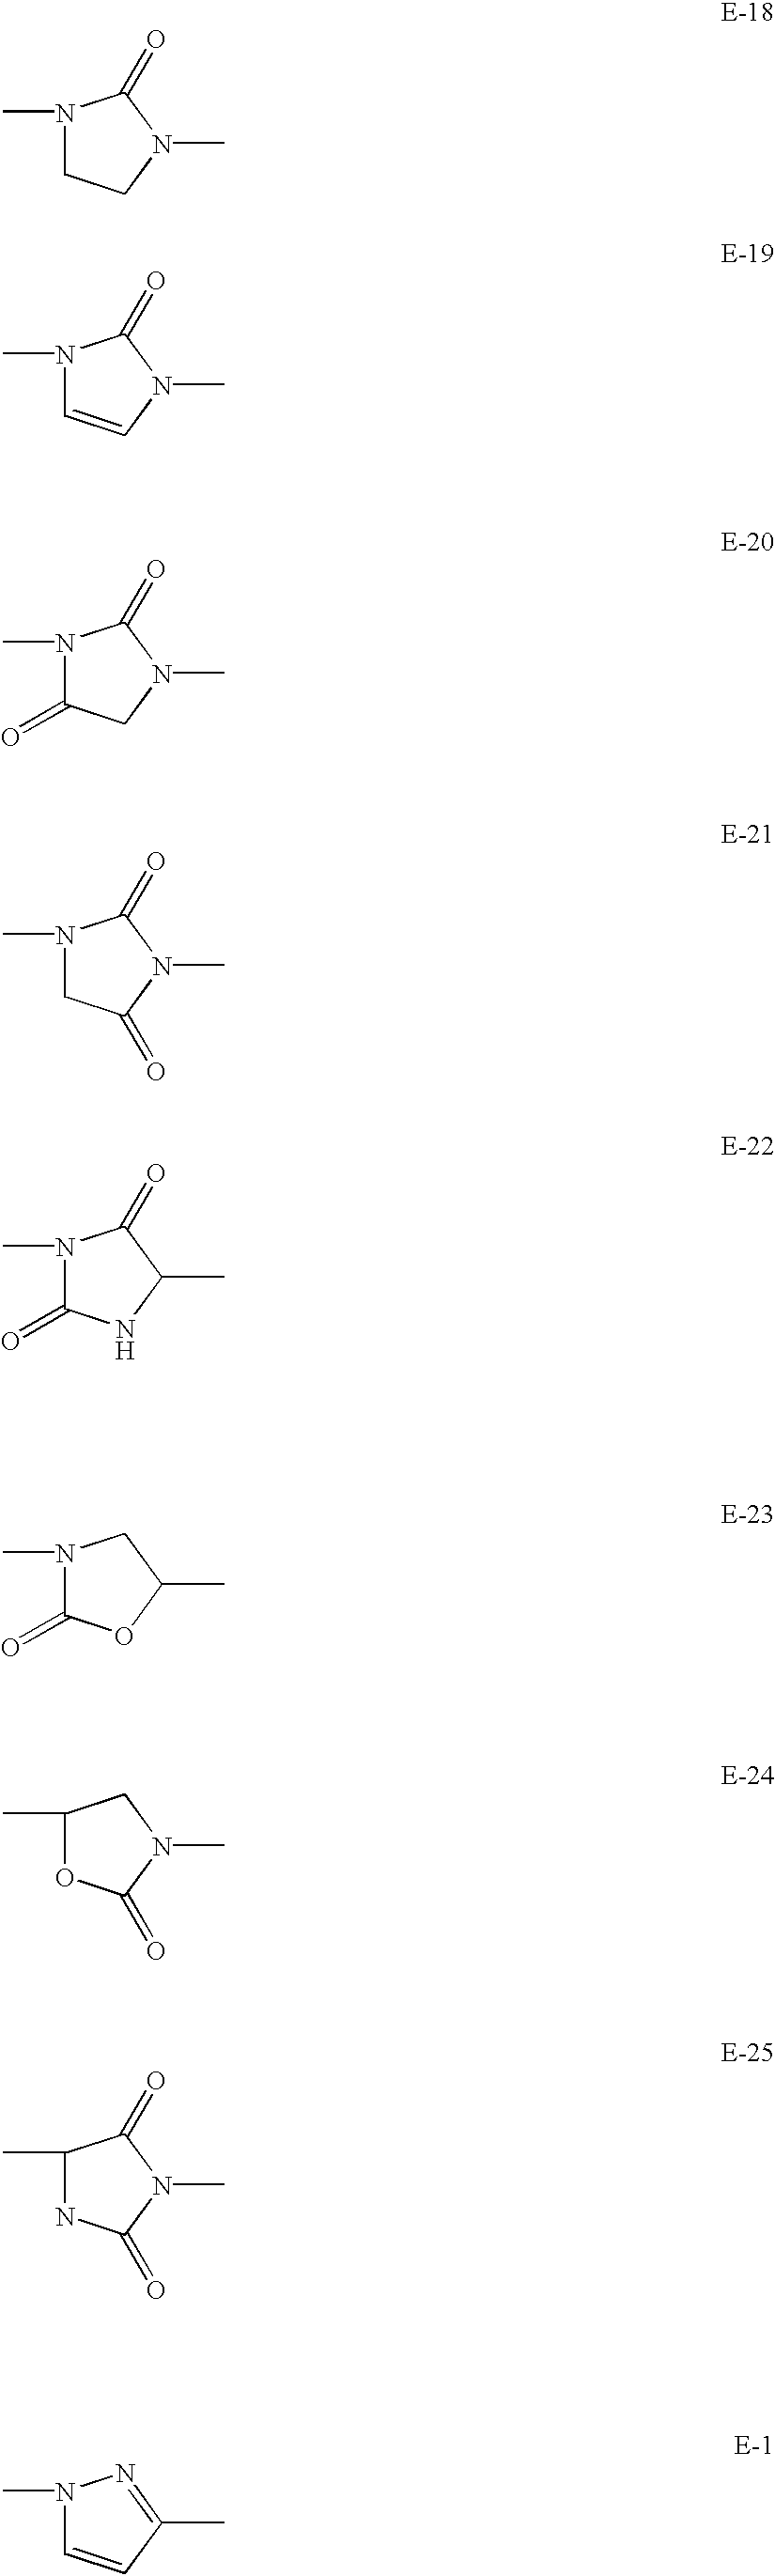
N1(C)CCN(C)C1=O.N1(C)C=CN(C)C1=O.N1(C)C(=O)CN(C)C1=O.N1(C)CC(=O)N(C)C1=O.N1(C)C(=O)NC(C)C1=O.N1(C)C(=O)OC(C)C1.C1(C)OC(=O)N(C)C1.C1(C)NC(=O)N(C)C1=O.N1(C)C=CC(C)=N1
